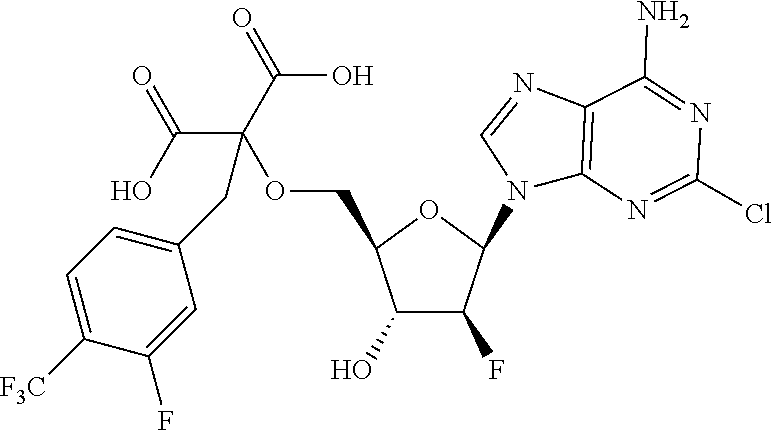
C1(O)C(F)C(N2C3=C(N=C2)C(N)=NC(Cl)=N3)OC1COC(C(O)=O)(C(O)=O)CC1=CC=C([F3C])C(F)=C1
